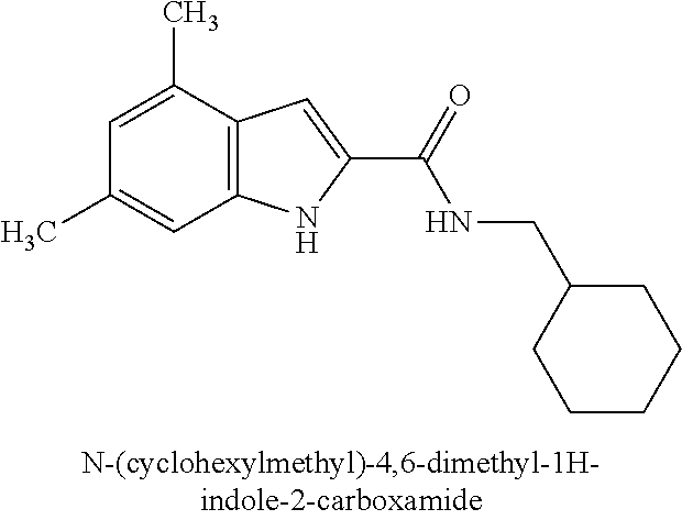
C12=C(C(C)=CC(C)=C1)C=C(C(=O)NCC1CCCCC1)N2
